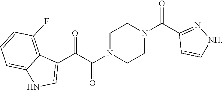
C1N(C(C(C2=CNC3=CC=CC(F)=C23)=O)=O)CCN(C(C2=N[NH]C=C2)=O)C1
